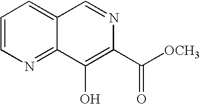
C1=CN=C2C(=C1)C=NC(C([OCH3])=O)=C2O
